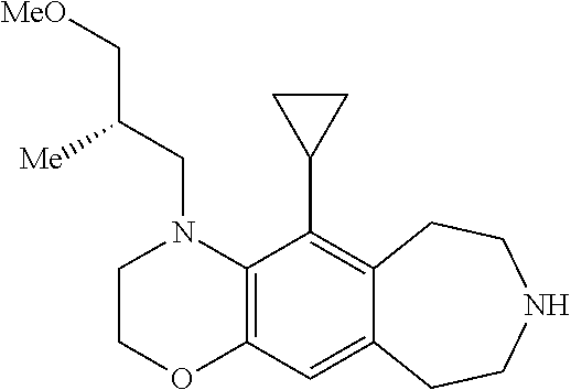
C(C[MeO])(CN1C2=C(OCC1)C=C1C(=C2C2CC2)CCNCC1)[Me]
